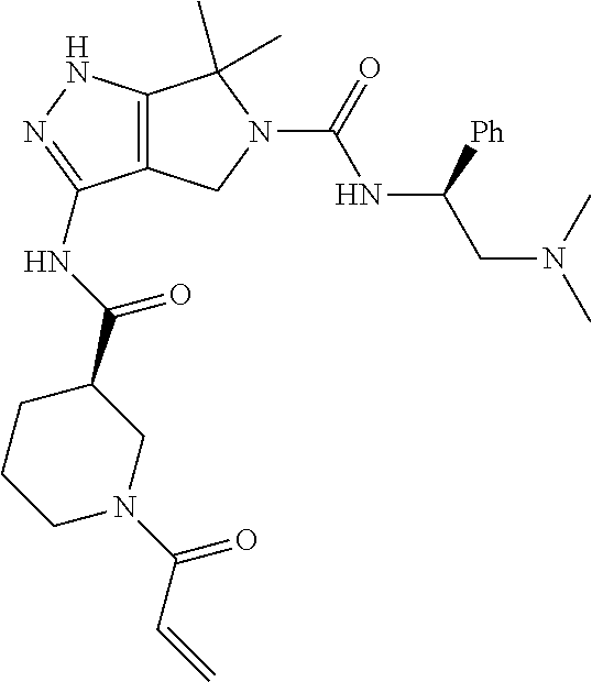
C12=C(NN=C1NC(C1CCCN(C(C=C)=O)C1)=O)C(C)(C)N(C(NC(CN(C)C)[Ph])=O)C2
